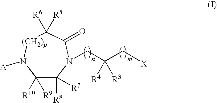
C1([R10])([R9])C([R8])([R7])N(CC(C[X])([R4])[R3])C(=O)C([R6])([R5])[(CH2)p]N1[A]
